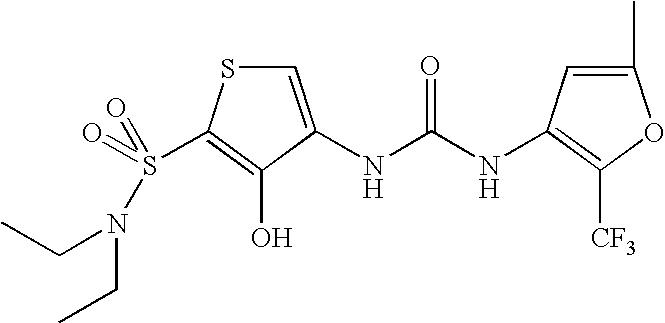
C1=C(NC(=O)NC2=C([CF3])OC(C)=C2)C(O)=C(S(=O)(N(CC)CC)=O)S1
